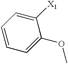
C1=CC=C([X1])C(OC)=C1
